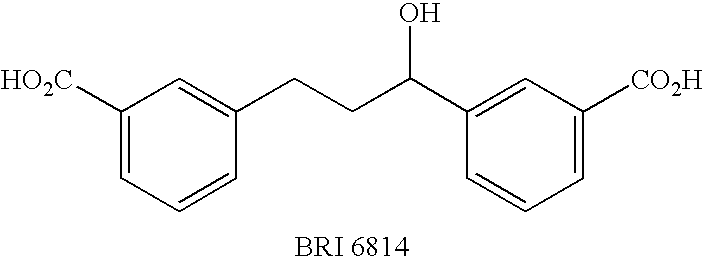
C1([HO2C])=CC=CC(CCC(C2=CC([CO2H])=CC=C2)O)=C1
